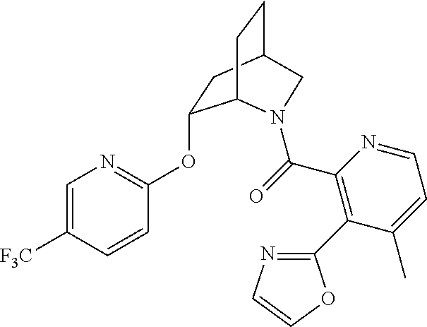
C1=C([F3C])C=CC(OC2CC3CCC2N(C(=O)C2=C(C4=NC=CO4)C(C)=CC=N2)C3)=N1
